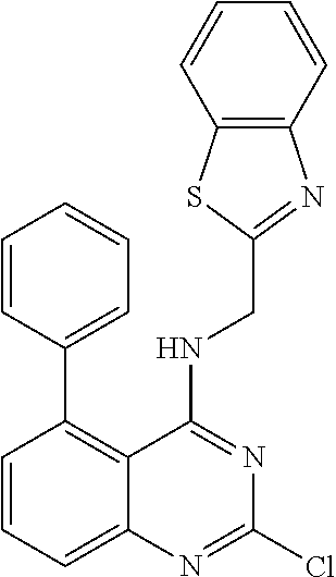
C1(C2=C3C(=CC=C2)N=C(Cl)N=C3NCC2=NC3=C(S2)C=CC=C3)=CC=CC=C1
